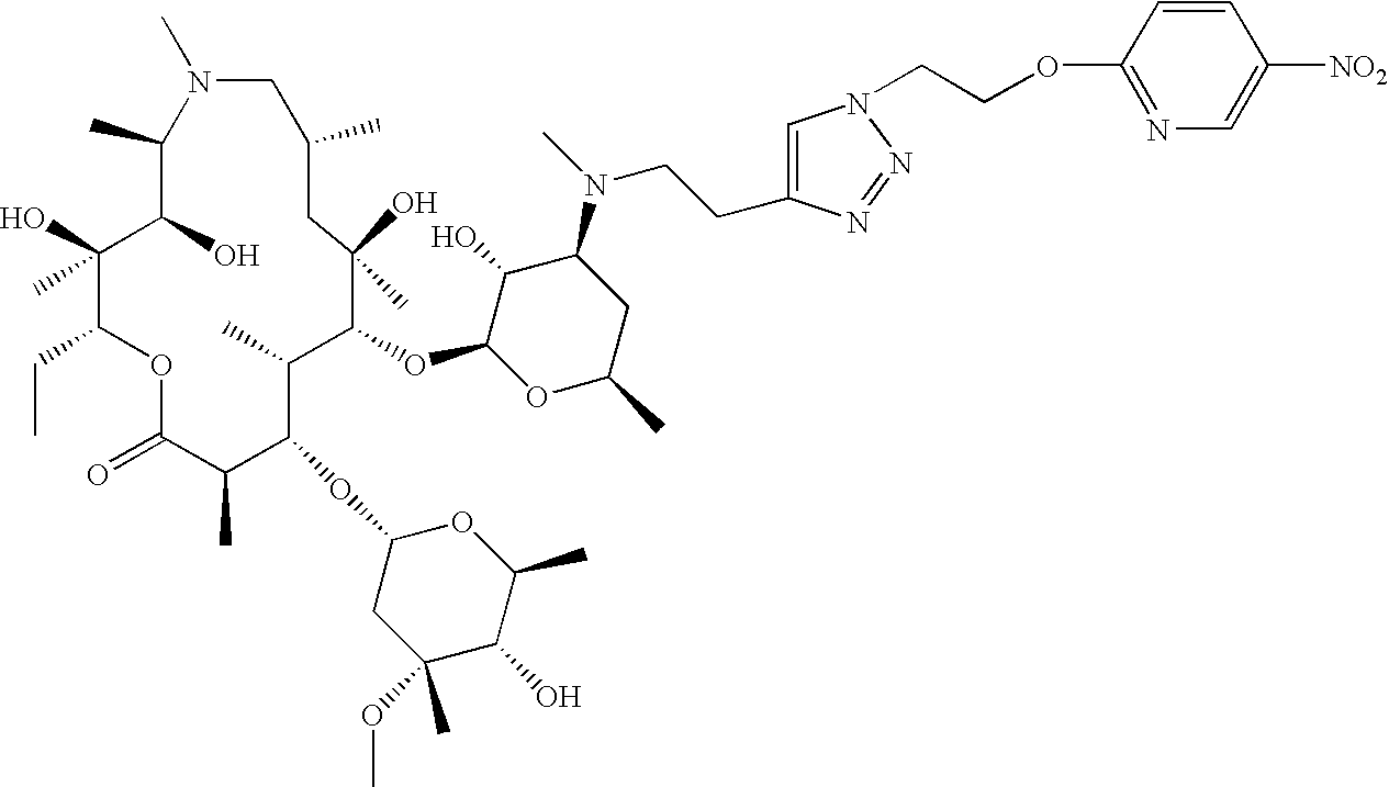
C1(C)C(O)C(O)(C)C(CC)OC(=O)C(C)C(OC2CC(C)(OC)C(O)C(C)O2)C(C)C(OC2OC(C)CC(N(C)CCC3=CN(CCOC4=NC=C([NO2])C=C4)N=N3)C2O)C(O)(C)CC(C)CN1C
